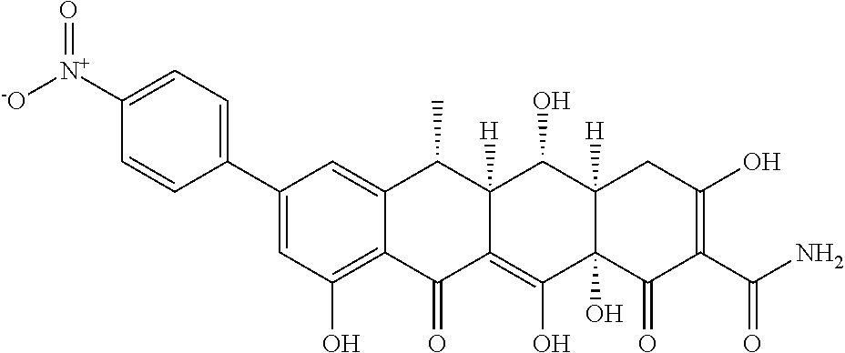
C1(C2=CC=C([N+]([-O])=O)C=C2)=CC(O)=C2C(=C1)C(C)C1([H])C(=C(O)C3(O)C([H])(C1O)CC(O)=C(C(N)=O)C3=O)C2=O
